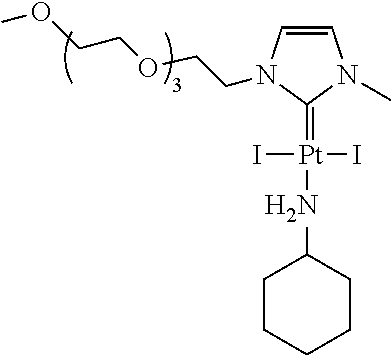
[Pt](I)(I)(=C1N(C)C=CN1CCOCCOC)NC1CCCCC1
